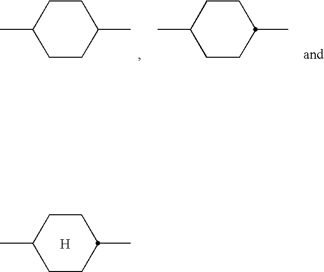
C1CC(C)CCC1C.C1CC(C)CCC1C.C1CC(C)CCC1C.[H]
